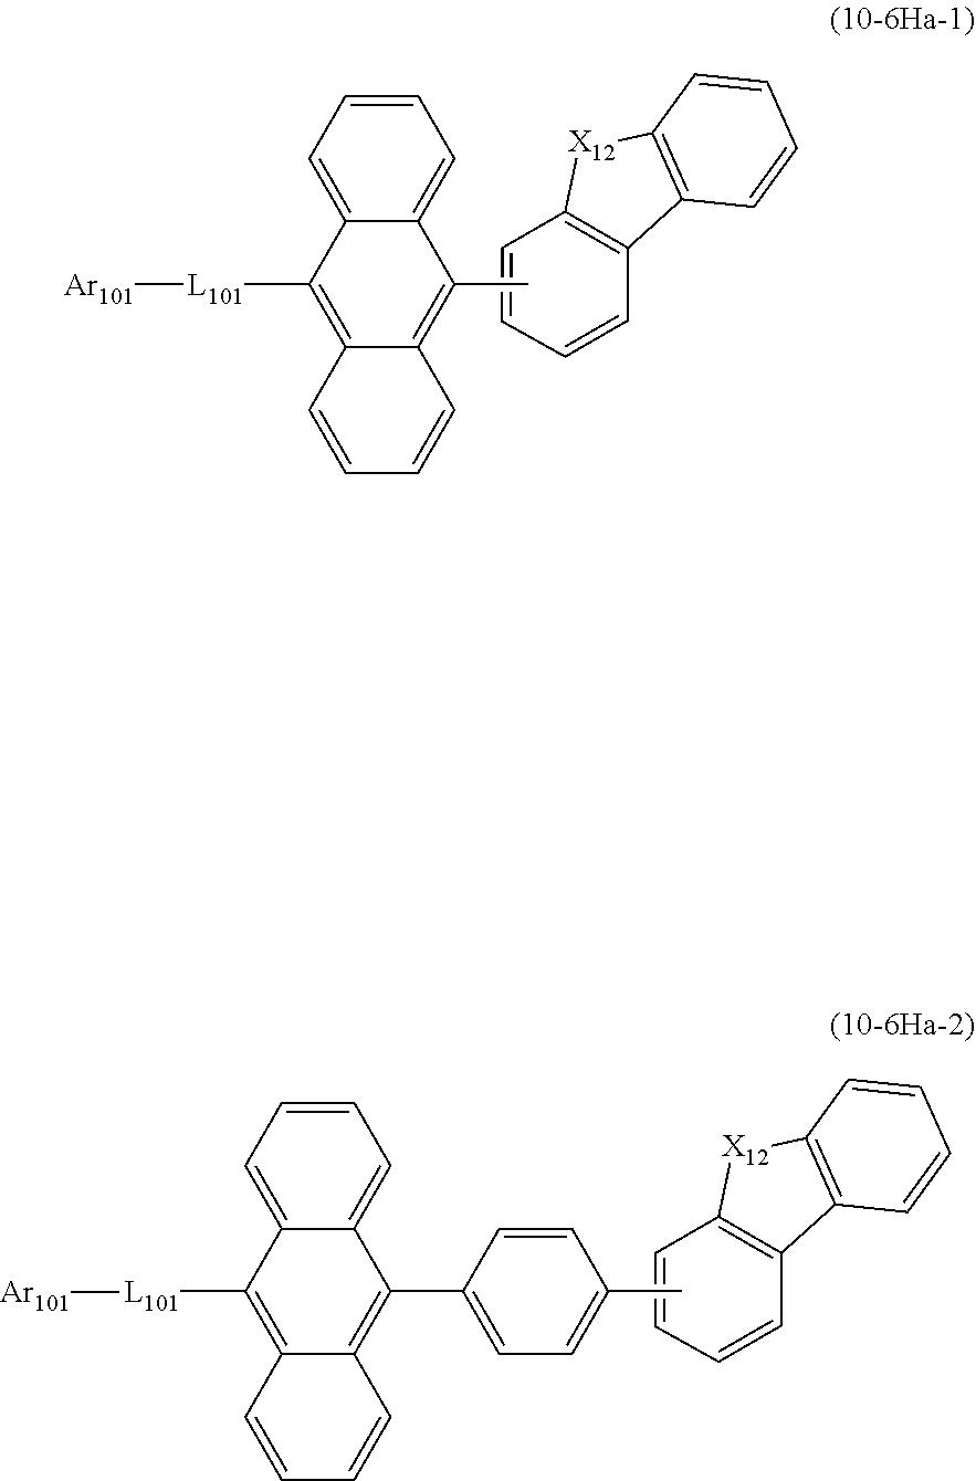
C1=CC2=C([X12]C3=C2C=CC=C3)C=C1.C12=CC=CC=C1C(C)=C1C(=C2[L101][Ar101])C=CC=C1.C1=CC2=C([X12]C3=C2C=CC=C3)C=C1.C12=CC=CC=C1C(C1=CC=C(C)C=C1)=C1C(=C2[L101][Ar101])C=CC=C1
